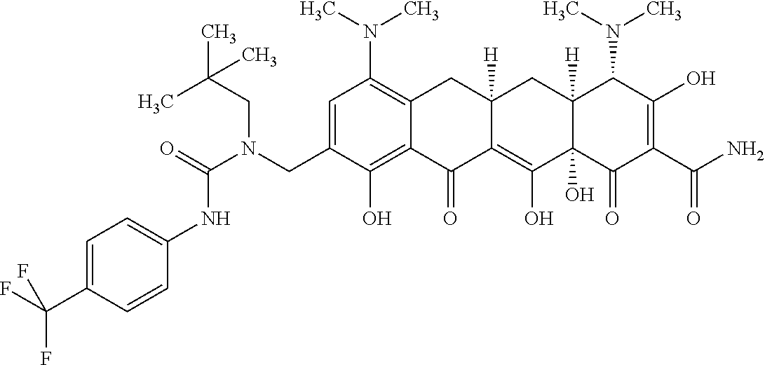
C1=C(CN(C(=O)NC2=CC=C(C(F)(F)F)C=C2)CC(C)(C)C)C(O)=C2C(=C1N(C)C)CC1([H])C(=C(O)C3(O)C([H])(C1)C(N(C)C)C(O)=C(C(N)=O)C3=O)C2=O
